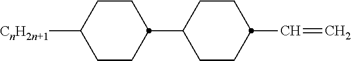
C1C([CnH2n+1])CCC(C2CCC(C=C)CC2)C1
